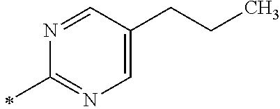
N1=CC(CCC)=CN=C1C
